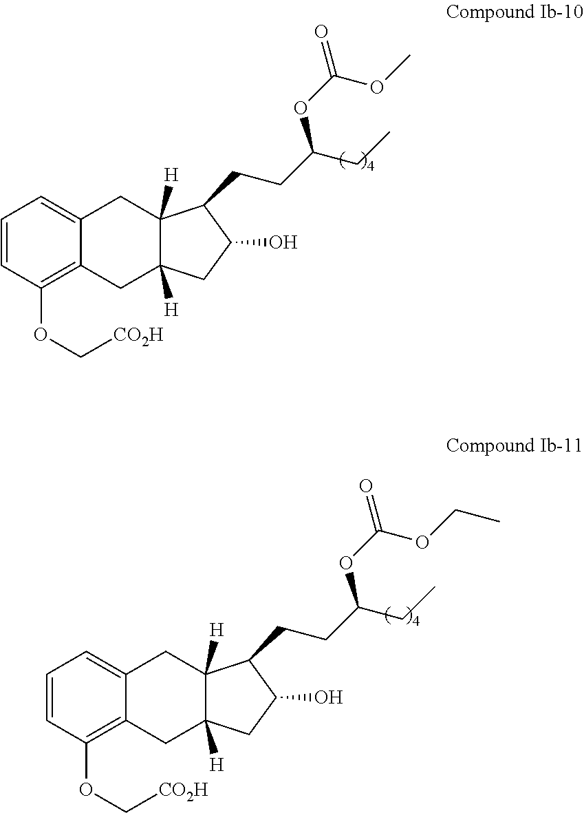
C1=CC(OC[CO2H])=C2C(=C1)CC1([H])C([H])(C2)CC(O)C1CCC(CC)OC(=O)OC.C1=CC(OC[CO2H])=C2C(=C1)CC1([H])C([H])(C2)CC(O)C1CCC(CC)OC(=O)OCC
